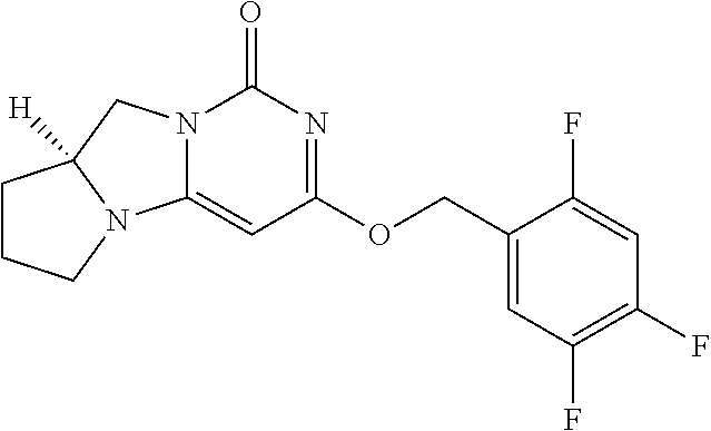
C1(COC2=NC(=O)N3C(=C2)N2C([H])(C3)CCC2)=CC(F)=C(F)C=C1F
